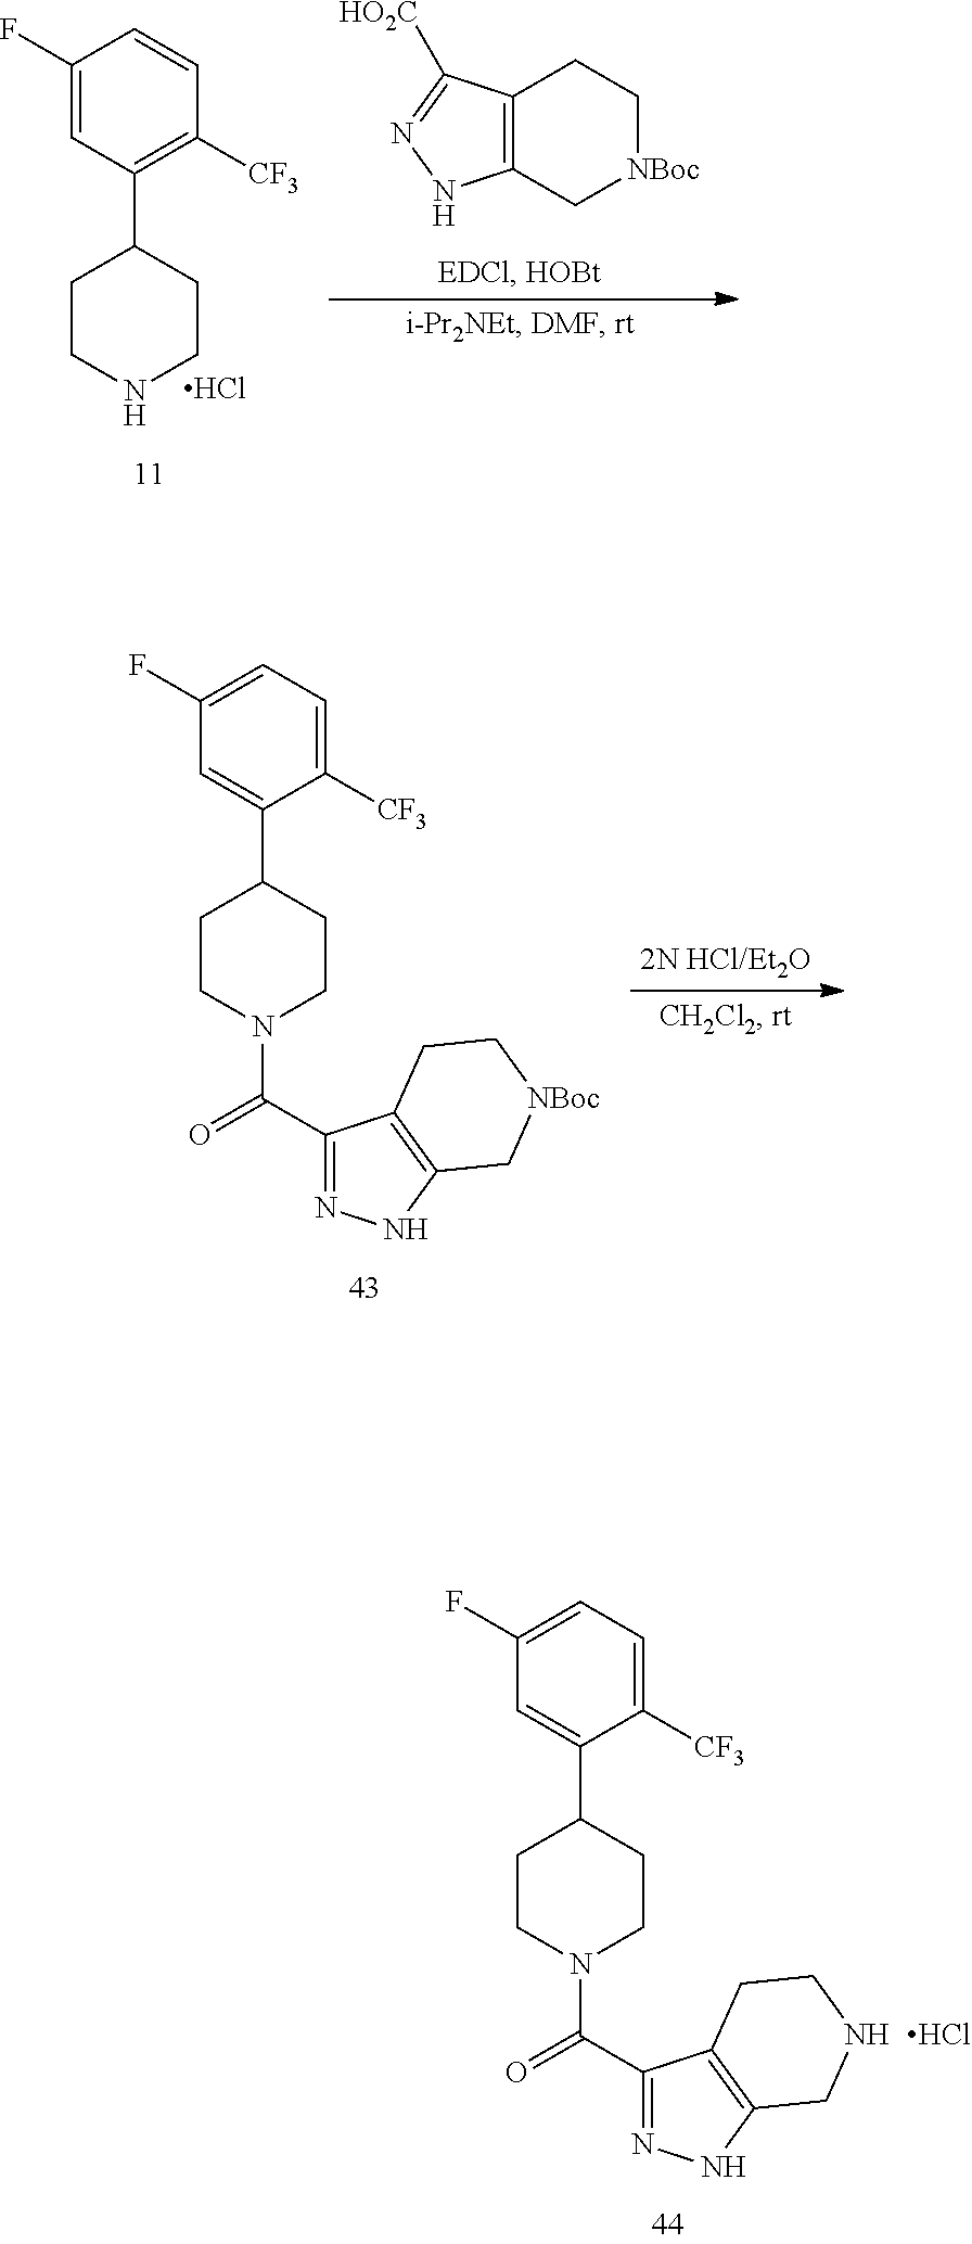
C1(F)=CC=C([CF3])C(C2CCN(C(C3=NNC4=C3CCNC4)=O)CC2)=C1.Cl.C12=C(C[NBoc]CC1)NN=C2[HO2C].C1(F)=CC(C2CCNCC2)=C([CF3])C=C1.Cl.C1(F)=CC=C([CF3])C(C2CCN(C(C3=NNC4=C3CC[NBoc]C4)=O)CC2)=C1
